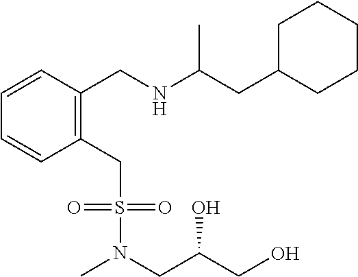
C1C(CC(NCC2=C(CS(N(CC(O)CO)C)(=O)=O)C=CC=C2)C)CCCC1
